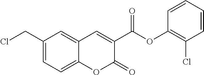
C1(CCl)=CC=C2C(=C1)C=C(C(OC1=C(Cl)C=CC=C1)=O)C(=O)O2
